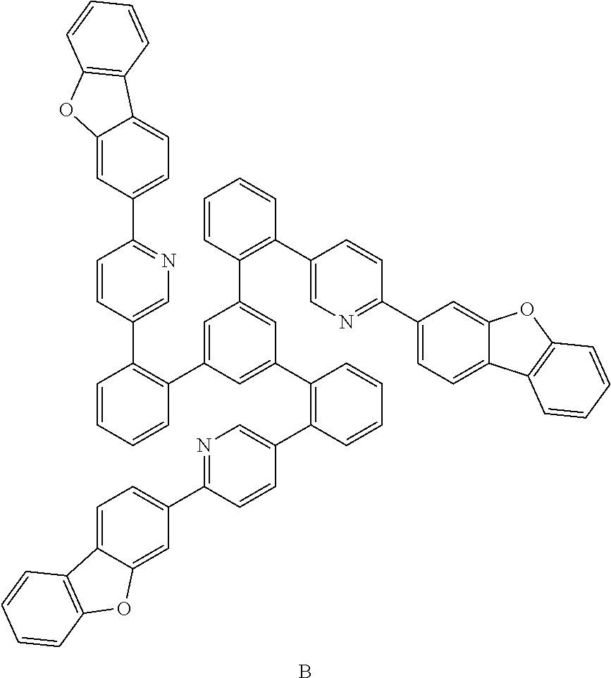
C1=CC=CC(C2=CC(C3=C(C4=CN=C(C5=CC=C6C(=C5)OC5=C6C=CC=C5)C=C4)C=CC=C3)=CC(C3=C(C4=CN=C(C5=CC=C6C(=C5)OC5=C6C=CC=C5)C=C4)C=CC=C3)=C2)=C1C1=CN=C(C2=CC=C3C(=C2)OC2=C3C=CC=C2)C=C1.B
